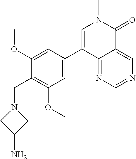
C12=NC=NC=C1C(=O)N(C)C=C2C1=CC(OC)=C(CN2CC(N)C2)C(OC)=C1
